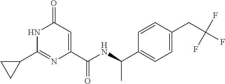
C1(=O)C=C(C(NC(C2=CC=C(CC(F)(F)F)C=C2)C)=O)N=C(C2CC2)N1
